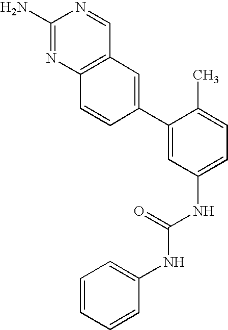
C1(N)=NC2=C(C=N1)C=C(C1=CC(NC(=O)NC3=CC=CC=C3)=CC=C1C)C=C2
